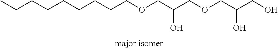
C(CCCCCCCOCC(COCC(CO)O)O)C
